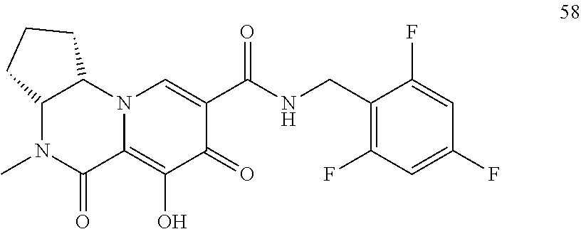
C1(F)=CC(F)=CC(F)=C1CNC(C1=CN2C(=C(O)C1=O)C(=O)N(C)C1C2CCC1)=O
